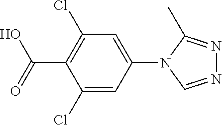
C1(Cl)=CC(N2C=NN=C2C)=CC(Cl)=C1C(=O)O
